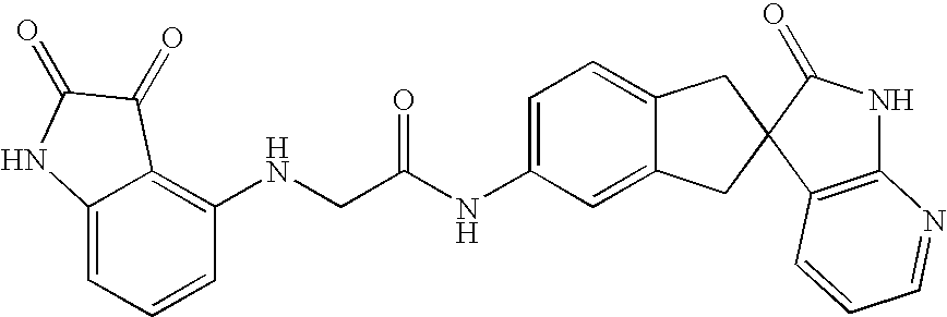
C12=CC=CC(NCC(NC3=CC=C4C(=C3)CC3(C4)C4=C(NC3=O)N=CC=C4)=O)=C1C(=O)C(=O)N2
